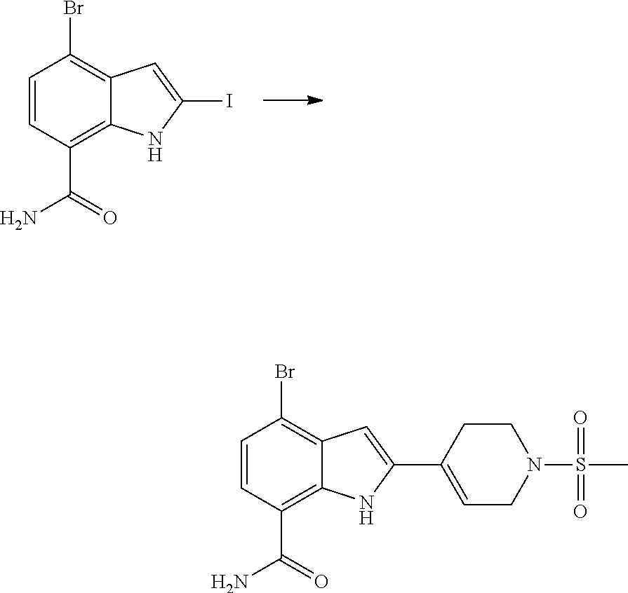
C1=CC(C(=O)N)=C2C(=C1Br)C=C(I)N2.C1=CC(C(=O)N)=C2C(=C1Br)C=C(C1=CCN(S(C)(=O)=O)CC1)N2
